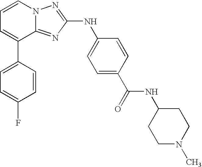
C1=C(C2=CC=CN3C2=NC(NC2=CC=C(C(=O)NC4CCN(C)CC4)C=C2)=N3)C=CC(F)=C1
